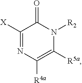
C1([X])=NC([R4a])=C([R5a])N([R2])C1=O
